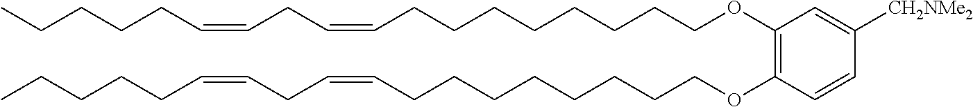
C(C=CCCCCCCCCOC1=C(OCCCCCCCCC=CCC=CCCCCC)C=CC([CH2NMe2])=C1)C=CCCCCC
